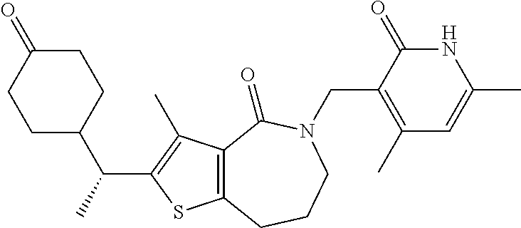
C1C(C(C2=C(C)C3=C(S2)CCCN(CC2=C(C)C=C(C)NC2=O)C3=O)C)CCC(=O)C1
